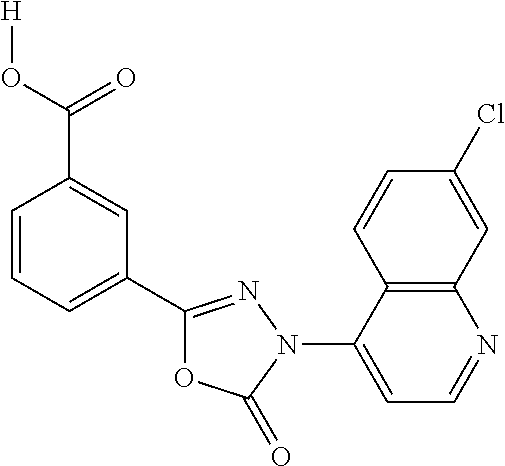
C1=CC=C(C2=NN(C3=CC=NC4=C3C=CC(Cl)=C4)C(=O)O2)C=C1C(O[H])=O
